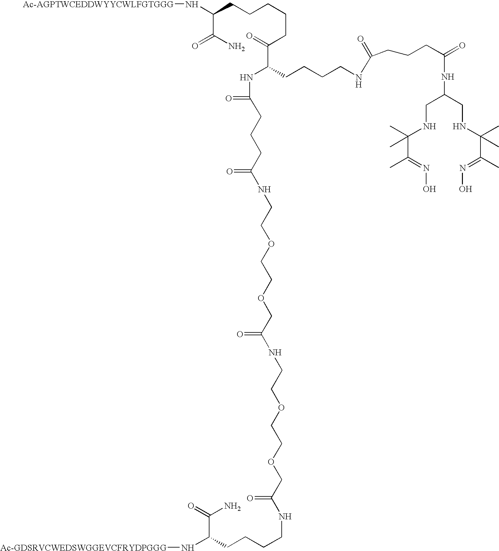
N([Ac-AGPTWCEDDWYYCWLFGTGGG])C(CCCCCC(C(CCCCNC(CCCC(=O)NC(CNC(C(C)=NO)(C)C)CNC(C(=NO)C)(C)C)=O)NC(CCCC(NCCOCCOCC(=O)NCCOCCOCC(NCCCCC(N[Ac-GDSRVCWEDSWGGEVCFRYDPGGG])C(=O)N)=O)=O)=O)=O)C(N)=O
